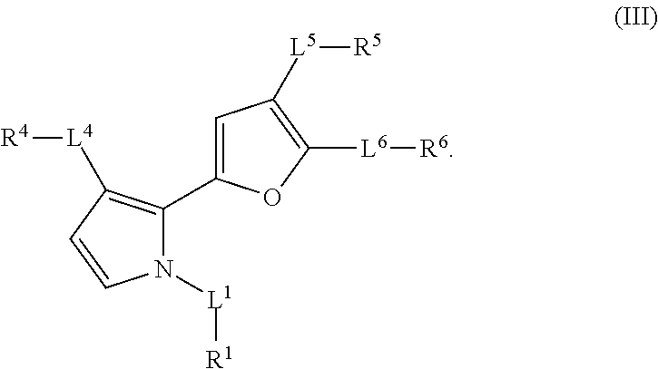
N1([L1][R1])C(C2=CC([L5][R5])=C([L6][R6])O2)=C([L4][R4])C=C1
